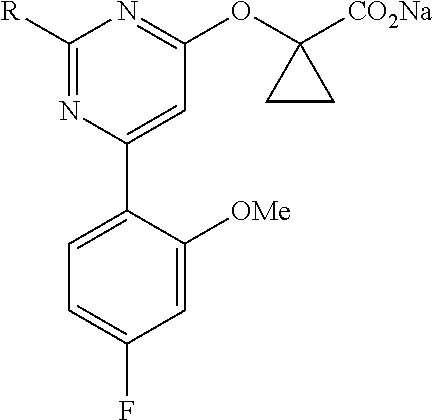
[R]C1=NC(C2=CC=C(F)C=C2[OMe])=CC(OC2([CO2Na])CC2)=N1
